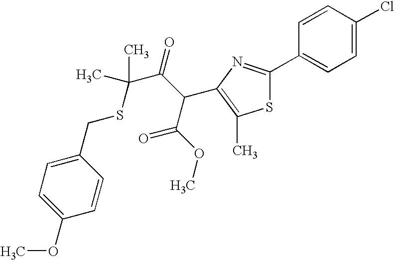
C1=CC(C2=NC(C(C(=O)C(C)(C)SCC3=CC=C(OC)C=C3)C(OC)=O)=C(C)S2)=CC=C1Cl
